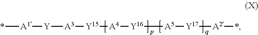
[A1]([Y][A3][Y15][A4][Y16][A5][Y17][A2]*)*
